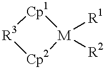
[R3]1[Cp1][M]([R1])([R2])[Cp2]1
